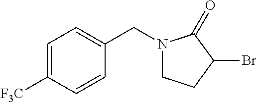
C1=C([F3C])C=CC(CN2CCC(Br)C2=O)=C1
